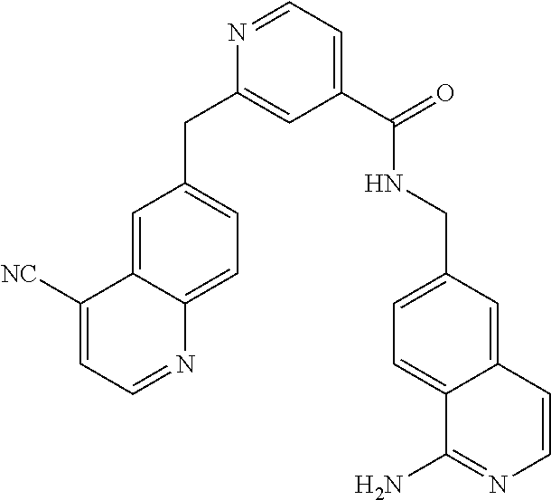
N1=CC=C(C(=O)NCC2=CC=C3C(=C2)C=CN=C3N)C=C1CC1=CC=C2C(=C1)C([NC])=CC=N2
